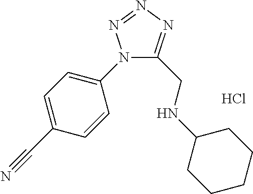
N1(C2=CC=C(C#N)C=C2)C(CNC2CCCCC2)=NN=N1.Cl
